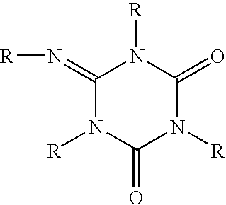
C1(=N[R])N([R])C(=O)N([R])C(=O)N1[R]
